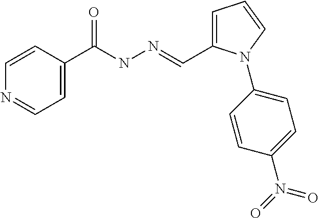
C1=CC(C(=O)NN=CC2=CC=CN2C2=CC=C(N(=O)=O)C=C2)=CC=N1
